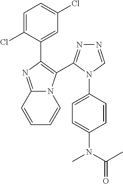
C1=C(Cl)C(C2=C(C3=NN=CN3C3=CC=C(N(C(C)=O)C)C=C3)N3C(=N2)C=CC=C3)=CC(Cl)=C1
